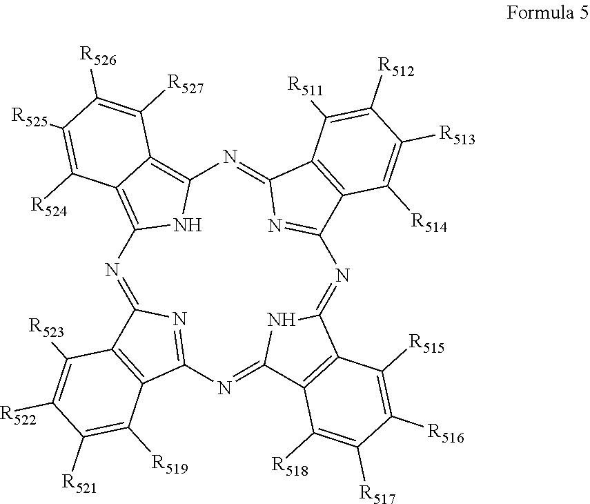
N1=C2N=C(N=C3NC(=NC4=NC(=NC5=C6C(=C1N5)C([R524])=C([R525])C([R526])=C6[R527])C1=C4C([R514])=C([R513])C([R512])=C1[R511])C1=C3C([R518])=C([R517])C([R516])=C1[R515])C1=C2C([R523])=C([R522])C([R521])=C1[R519]
